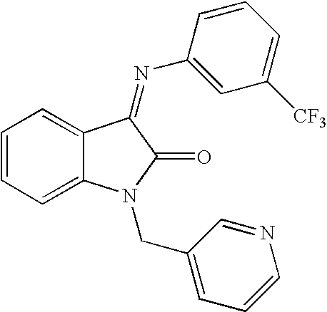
C1=CC=C2C(=C1)C(=NC1=CC([CF3])=CC=C1)C(=O)N2CC1=CC=CN=C1
